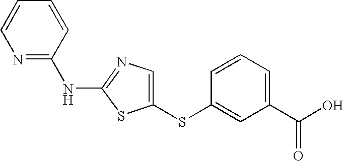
C1(SC2=CC(C(O)=O)=CC=C2)=CN=C(NC2=NC=CC=C2)S1
